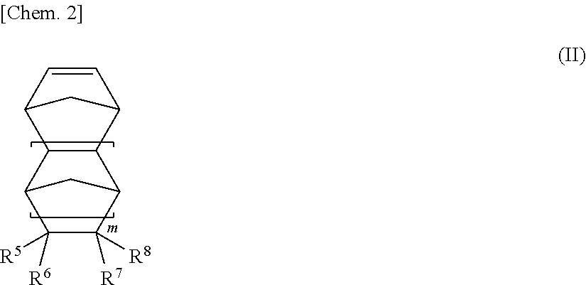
C12C(C3C=CC1C3)C1C([R7])([R8])C([R6])([R5])C2C1
